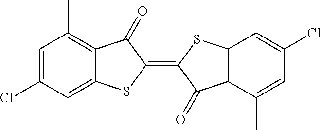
C1=C(Cl)C=C2C(=C1C)C(=O)C(=C1SC3=C(C(C)=CC(Cl)=C3)C1=O)S2
